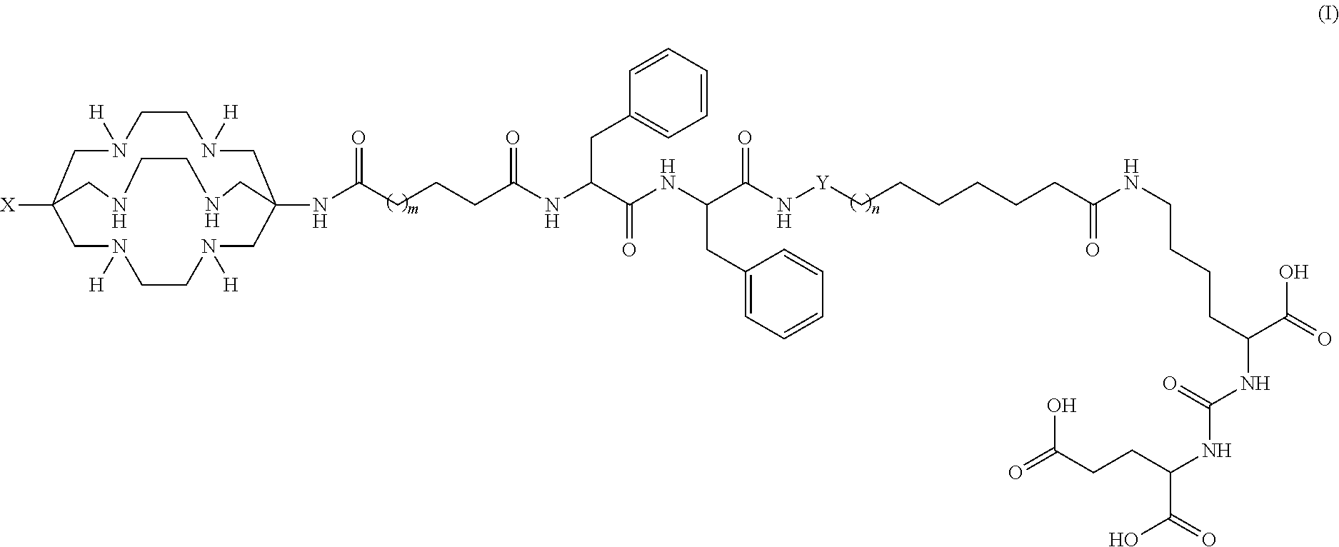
[X]C12CN([H])CCN([H])CC(NC(CCCC(NC(C(NC(C(N[Y]CCCCCCC(NCCCCC(NC(NC(C(O)=O)CCC(=O)O)=O)C(=O)O)=O)=O)CC3=CC=CC=C3)=O)CC3=CC=CC=C3)=O)=O)(CN([H])CCN([H])C1)CNCCNC2
